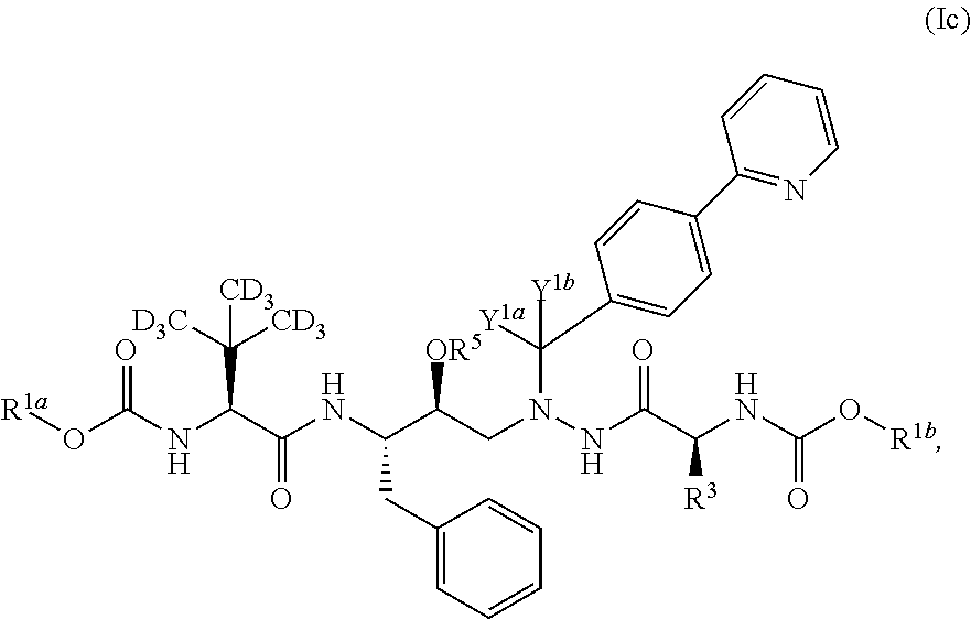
[R1a]OC(NC(C(NC(C(CN(NC(C(NC(O[R1b])=O)[R3])=O)C([Y1a])(C1=CC=C(C2=NC=CC=C2)C=C1)[Y1b])[OR5])CC1=CC=CC=C1)=O)C([D3C])([CD3])[CD3])=O
